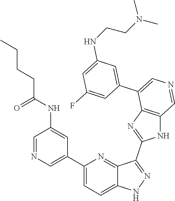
C1(C2=CN=CC(NC(CCCC)=O)=C2)=CC=C2C(=N1)C(C1=NC3=C(N1)C=NC=C3C1=CC(NCCN(C)C)=CC(F)=C1)=NN2
